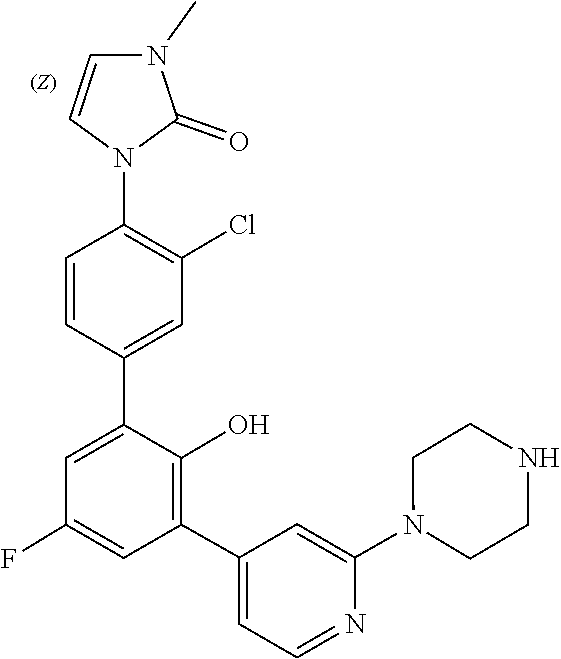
N1(C2=CC(C3=C(O)C(C4=CC(Cl)=C(N5C=CN(C)C5=O)C=C4)=CC(F)=C3)=CC=N2)CCNCC1
